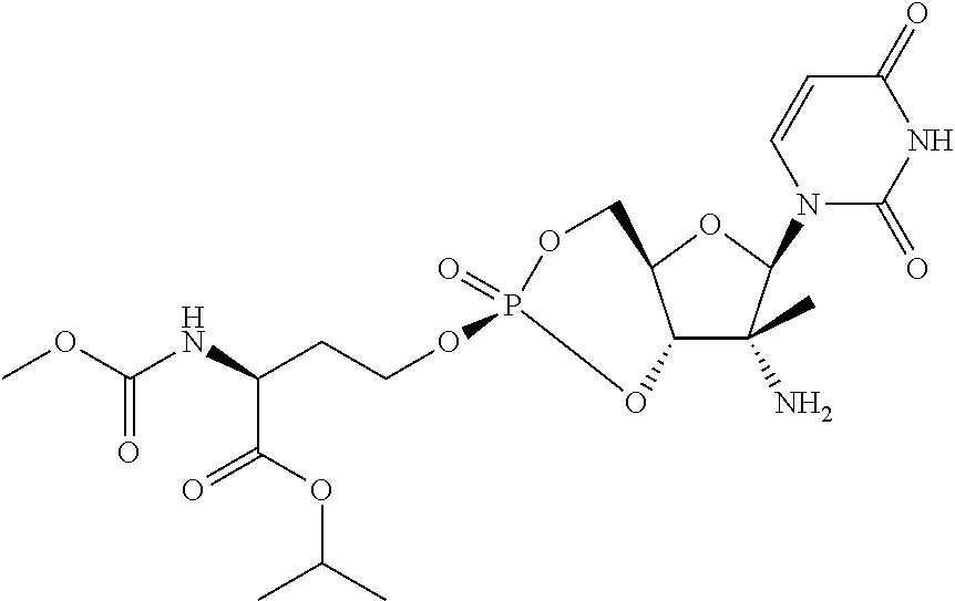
C12C(C)(N)C(N3C(=O)NC(=O)C=C3)OC1COP(=O)(OCCC(NC(OC)=O)C(OC(C)C)=O)O2
